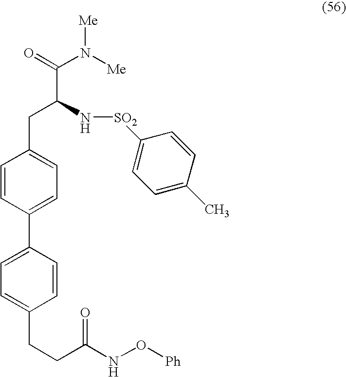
C1=CC(C2=CC=C(CCC(NO[Ph])=O)C=C2)=CC=C1CC(C(N([Me])[Me])=O)N[SO2]C1=CC=C(C)C=C1
